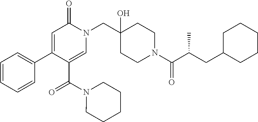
N1(CC2(O)CCN(C(=O)C(CC3CCCCC3)C)CC2)C(=O)C=C(C2=CC=CC=C2)C(C(N2CCCCC2)=O)=C1
